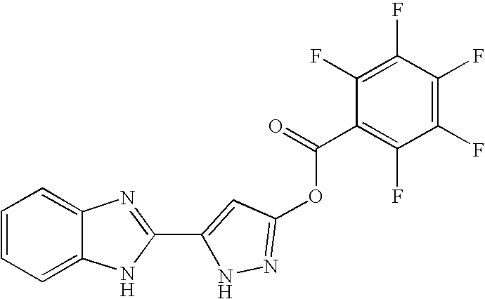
C1=C2C(=CC=C1)N=C(C1=CC(OC(C3=C(F)C(F)=C(F)C(F)=C3F)=O)=NN1)N2
